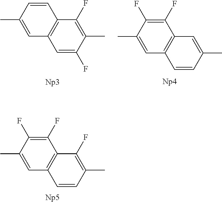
C1=C(C)C(F)=C(F)C2=C1C=CC(C)=C2F.[Np5].C1=C(C)C=CC2=C1C=C(F)C(C)=C2F.[Np3].C1=C(C)C(F)=C(F)C2=C1C=CC(C)=C2.[Np4]
